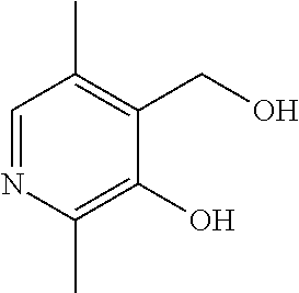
C1=NC(C)=C(O)C(CO)=C1C
